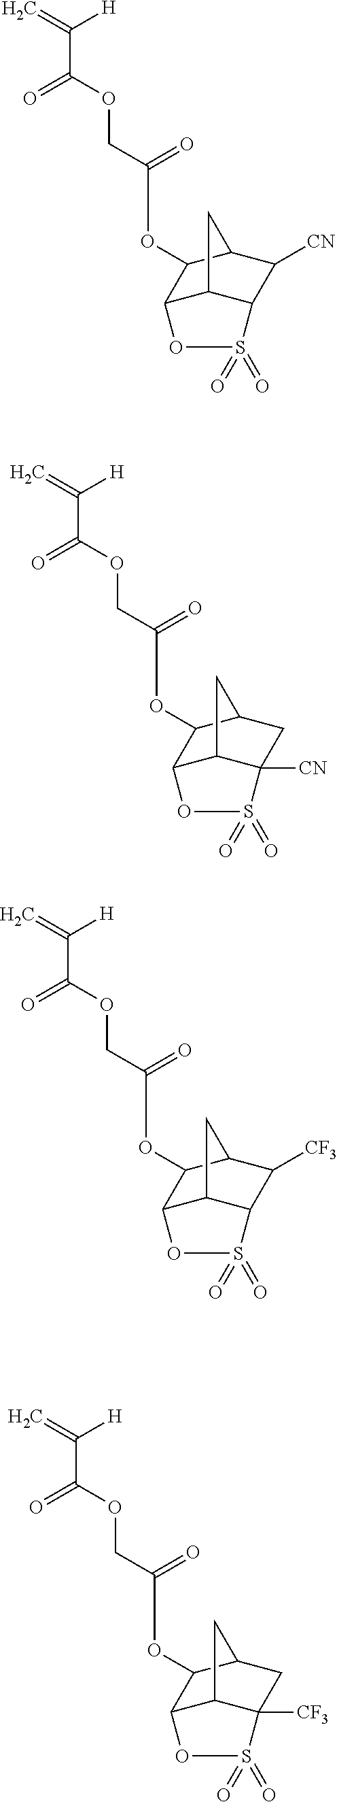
C(C(OCC(OC1C2C([CN])C3C(C2)C1OS3(=O)=O)=O)=O)(=C)[H].C(C(OCC(OC1C2CC3([CN])C(C2)C1OS3(=O)=O)=O)=O)(=C)[H].C(C(OCC(OC1C2C([CF3])C3C(C2)C1OS3(=O)=O)=O)=O)(=C)[H].C(C(OCC(OC1C2CC3([CF3])C(C2)C1OS3(=O)=O)=O)=O)(=C)[H]
